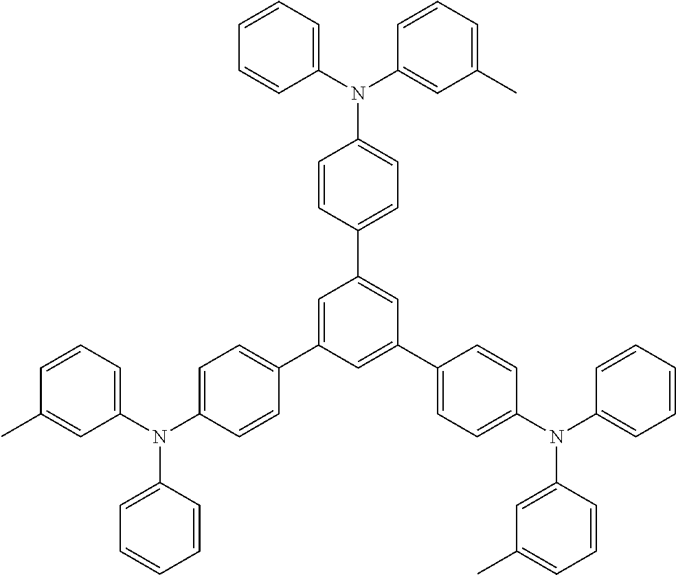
C1=CC=C(N(C2=CC=CC=C2)C2=CC=C(C3=CC(C4=CC=C(N(C5=CC(C)=CC=C5)C5=CC=CC=C5)C=C4)=CC(C4=CC=C(N(C5=CC(C)=CC=C5)C5=CC=CC=C5)C=C4)=C3)C=C2)C=C1C
